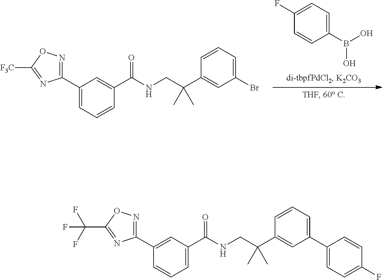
C1=CC(C2=NOC(C(F)(F)F)=N2)=CC(C(NCC(C2=CC(C3=CC=C(F)C=C3)=CC=C2)(C)C)=O)=C1.C1=CC(C(NCC(C2=CC(Br)=CC=C2)(C)C)=O)=CC(C2=NOC([F3C])=N2)=C1.C1=CC(B(O)O)=CC=C1F
